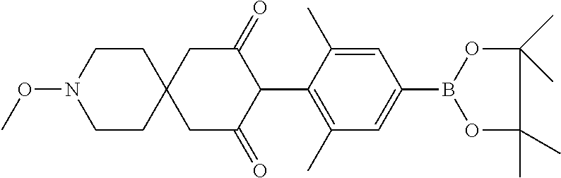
C1CC2(CCN1OC)CC(=O)C(C1=C(C)C=C(B3OC(C)(C)C(C)(C)O3)C=C1C)C(=O)C2
